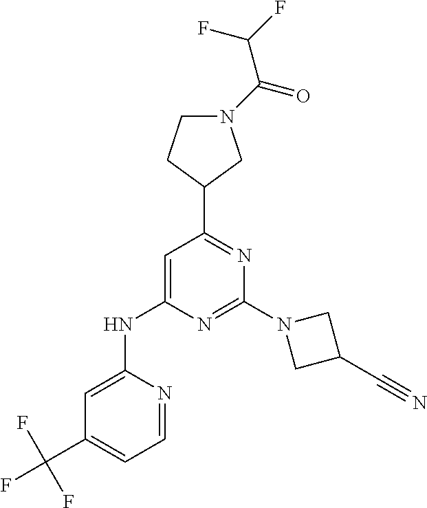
C1N(C(=O)C(F)F)CC(C2=NC(N3CC(C#N)C3)=NC(NC3=CC(C(F)(F)F)=CC=N3)=C2)C1
